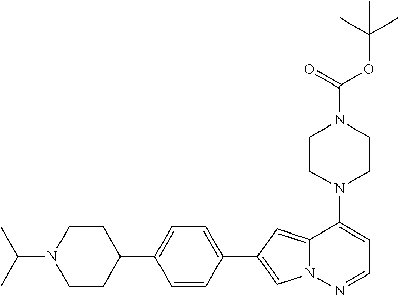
N1(C2=CC=NN3C2=CC(C2=CC=C(C4CCN(C(C)C)CC4)C=C2)=C3)CCN(C(OC(C)(C)C)=O)CC1
